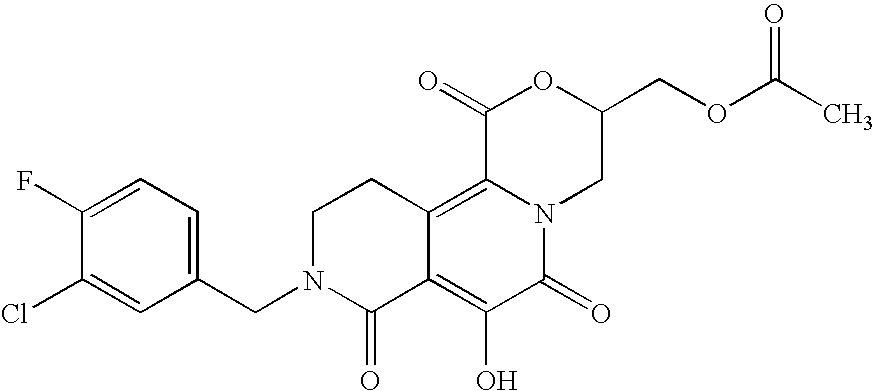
C1(CN2C(=O)C3=C(O)C(=O)N4C(=C3CC2)C(=O)OC(COC(C)=O)C4)=CC=C(F)C(Cl)=C1
